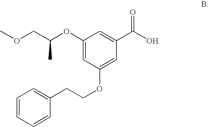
C1(OC(COC)C)=CC(OCCC2=CC=CC=C2)=CC(C(O)=O)=C1
